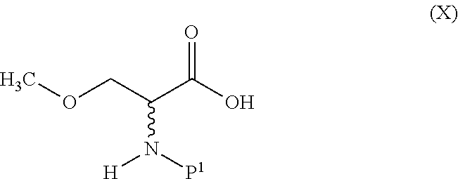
COCC(C(O)=O)N([P1])[H]
